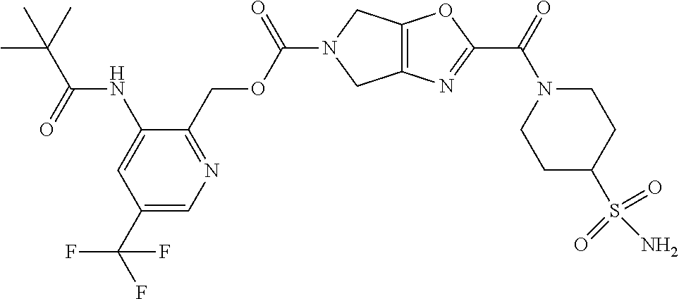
C12=C(CN(C(OCC3=NC=C(C(F)(F)F)C=C3NC(C(C)(C)C)=O)=O)C1)N=C(C(N1CCC(S(N)(=O)=O)CC1)=O)O2
